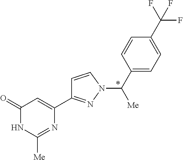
C1(=O)NC([Me])=NC(C2=NN(C(C3=CC=C(C(F)(F)F)C=C3)[Me])C=C2)=C1
